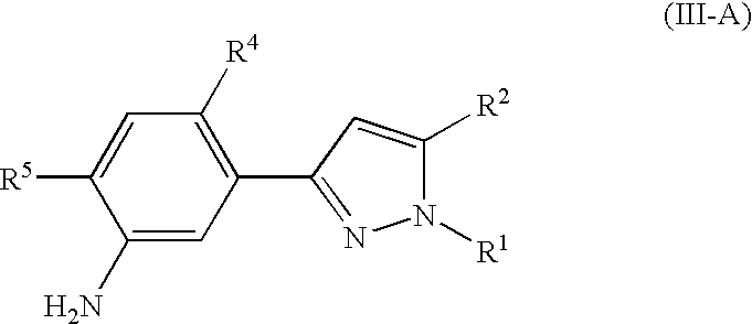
C1(N)=CC(C2=NN([R1])C([R2])=C2)=C([R4])C=C1[R5]
